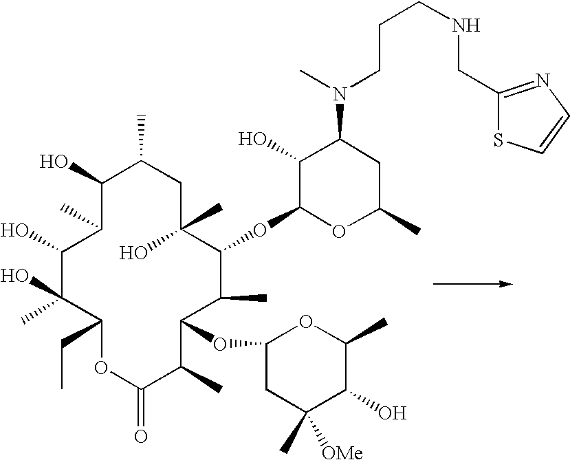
C1(O)C(C)C(O)C(O)(C)C(CC)OC(=O)C(C)C(OC2CC(C)([OMe])C(O)C(C)O2)C(C)C(OC2OC(C)CC(N(C)CCCNCC3=NC=CS3)C2O)C(C)(O)CC1C
